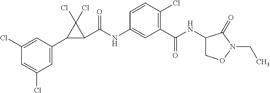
C1(Cl)=CC(C2C(C(NC3=CC(C(=O)NC4CON(CC)C4=O)=C(Cl)C=C3)=O)C2(Cl)Cl)=CC(Cl)=C1
